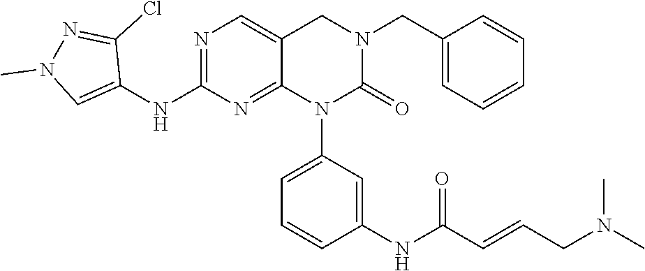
C1=C(CN2CC3=CN=C(NC4=CN(C)N=C4Cl)N=C3N(C3=CC=CC(NC(C=CCN(C)C)=O)=C3)C2=O)C=CC=C1
